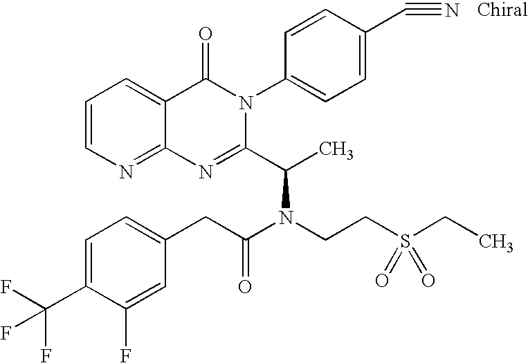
C12=NC=CC=C1C(=O)N(C1=CC=C(C#N)C=C1)C(C(C)N(CCS(CC)(=O)=O)C(CC1=CC=C(C(F)(F)F)C(F)=C1)=O)=N2
